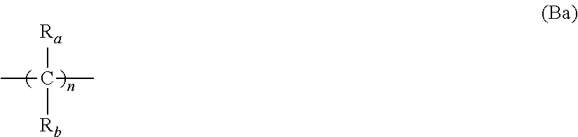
CC([Ra])([Rb])C
